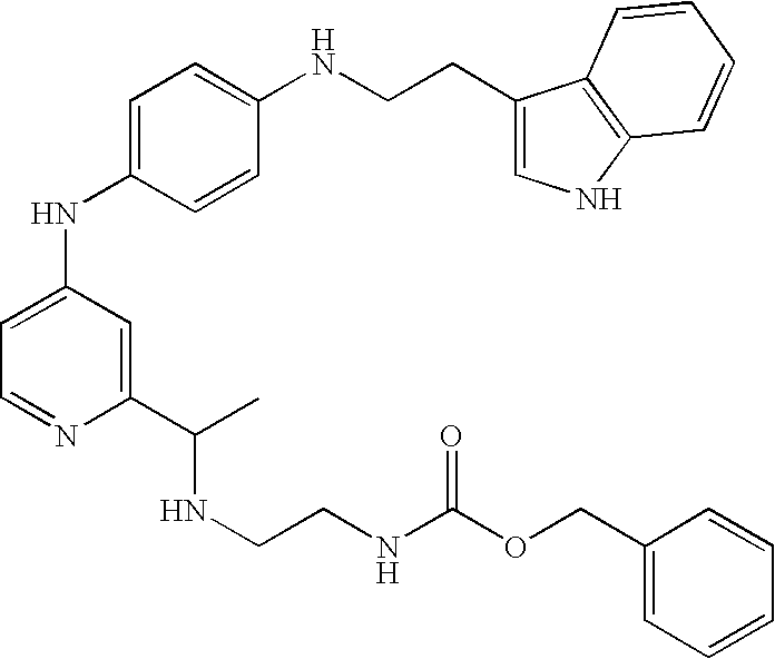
C1=C(NC2=CC=NC(C(C)NCCNC(OCC3=CC=CC=C3)=O)=C2)C=CC(NCCC2=CNC3=C2C=CC=C3)=C1
